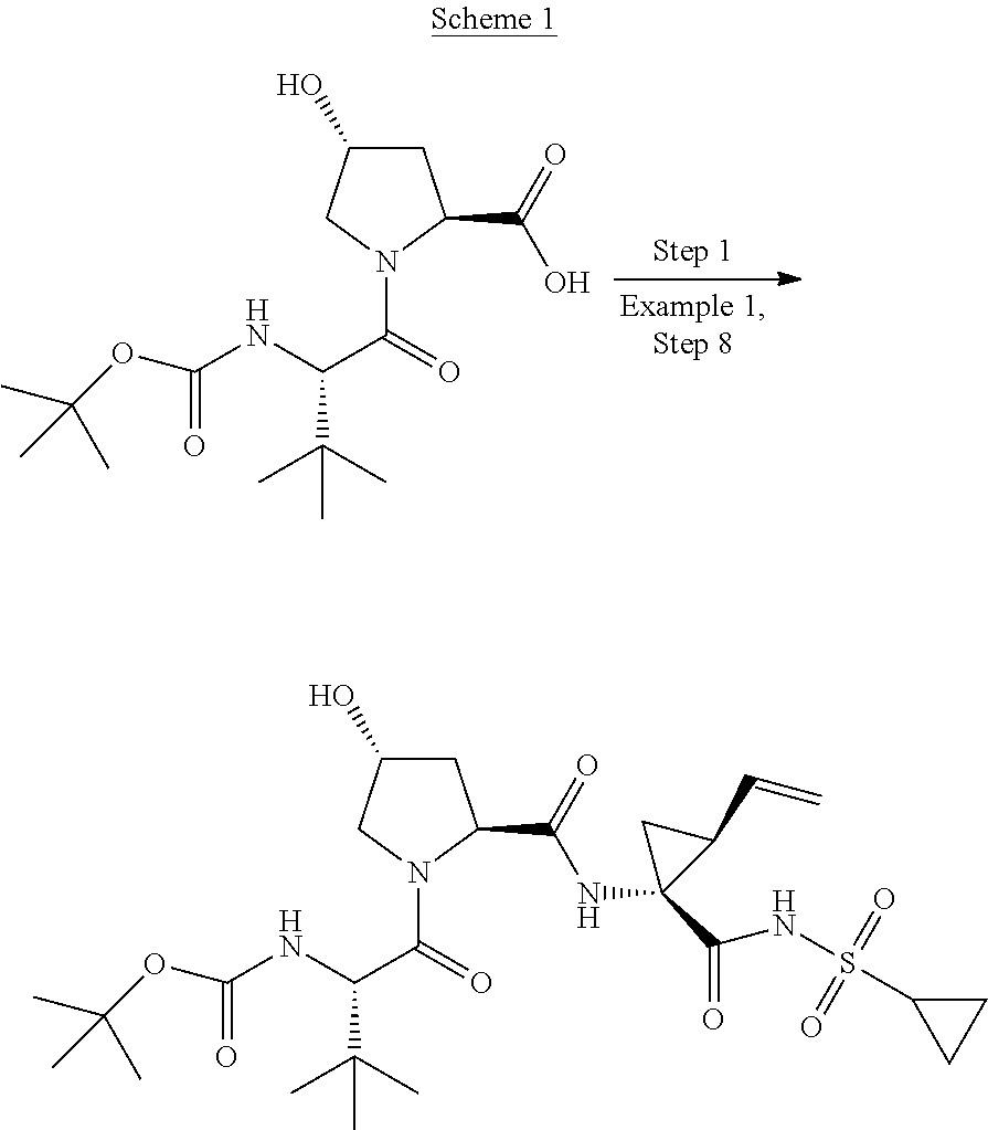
C1C(O)CN(C(=O)C(NC(OC(C)(C)C)=O)C(C)(C)C)C1C(=O)O.C1C(O)CN(C(=O)C(NC(OC(C)(C)C)=O)C(C)(C)C)C1C(=O)NC1(C(NS(C2CC2)(=O)=O)=O)C(C=C)C1
